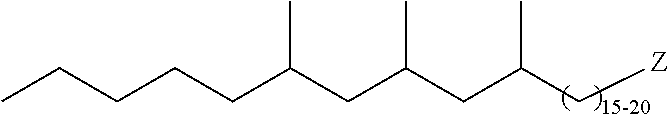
C(CCC(CC(CC(C[Z])C)C)C)CC
